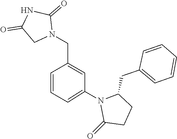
C1(=O)CN(CC2=CC(N3C(CC4=CC=CC=C4)CCC3=O)=CC=C2)C(=O)N1
